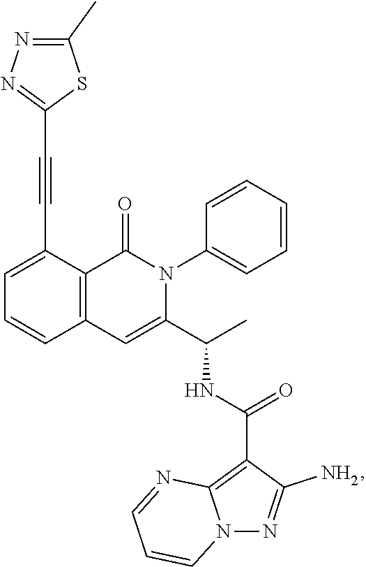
C1=C(C#CC2=NN=C(C)S2)C2=C(C=C1)C=C(C(C)NC(=O)C1=C3N(N=C1N)C=CC=N3)N(C1=CC=CC=C1)C2=O
